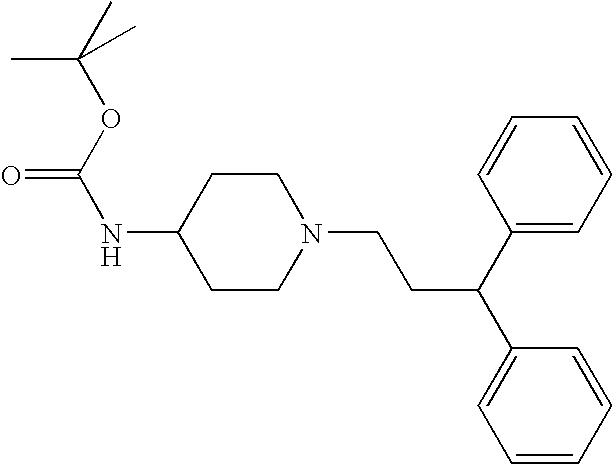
C1N(CCC(C2=CC=CC=C2)C2=CC=CC=C2)CCC(NC(=O)OC(C)(C)C)C1
